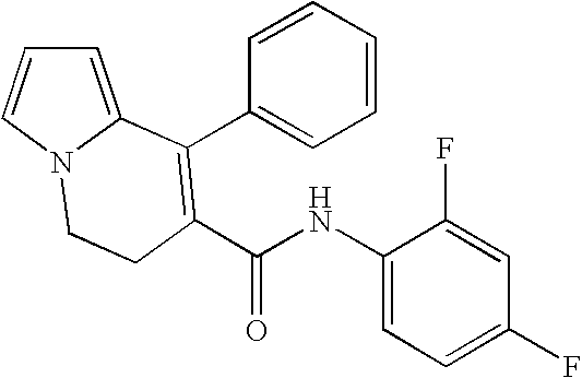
N(C(=O)C1=C(C2=CC=CC=C2)C2=CC=CN2CC1)C1=CC=C(F)C=C1F
